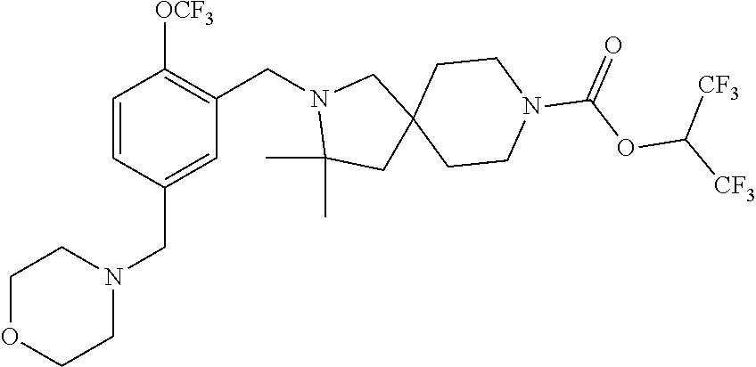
C1=CC(CN2CCOCC2)=CC(CN2C(C)(C)CC3(C2)CCN(C(OC([CF3])[CF3])=O)CC3)=C1[OCF3]
